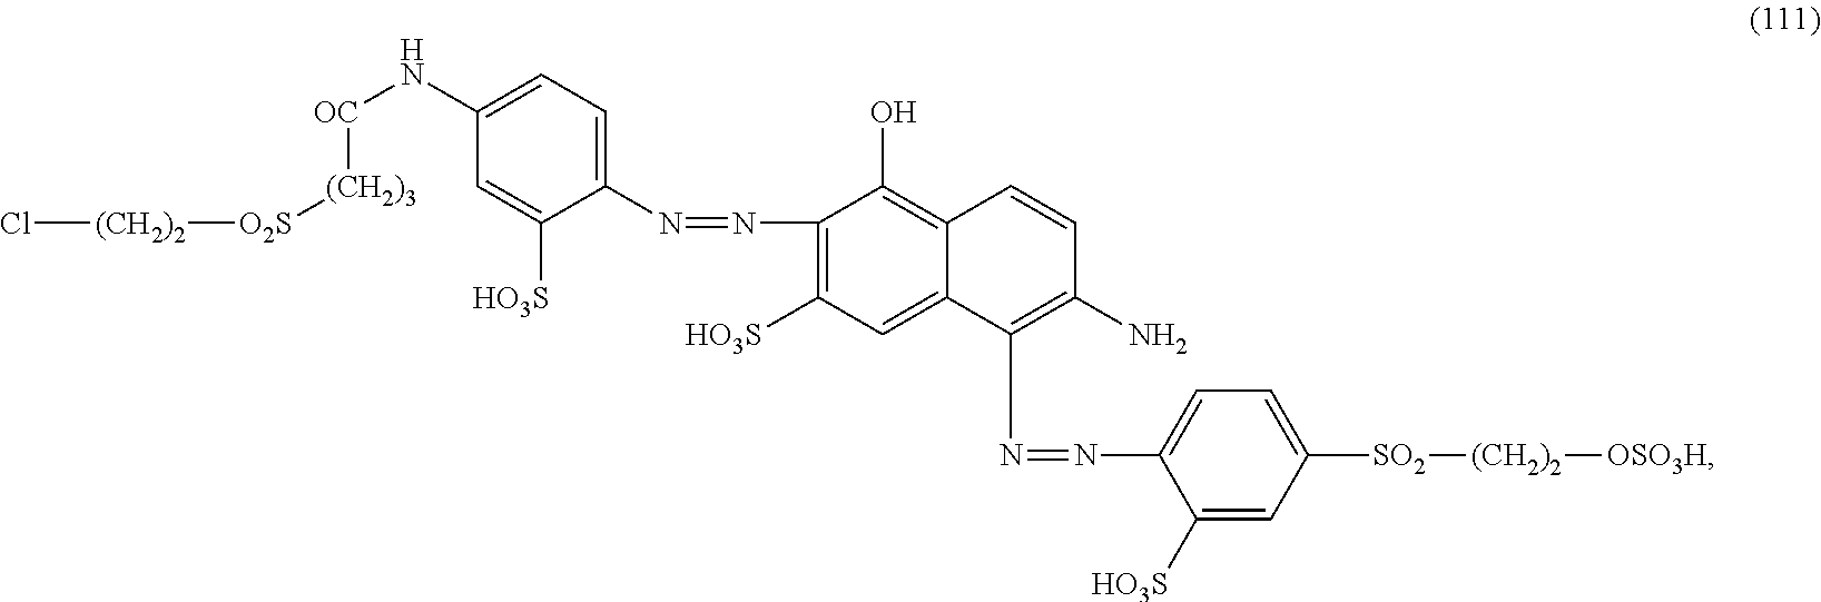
C1(N[OC][(CH2)3][O2S][(CH2)2]Cl)=CC=C(N=NC2=C([HO3S])C=C3C(=C2O)C=CC(N)=C3N=NC2=CC=C([SO2][(CH2)2][OSO3H])C=C2[HO3S])C([HO3S])=C1
